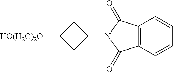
C12=C(C=CC=C1)C(=O)N(C1CC([HO(H2C)2O])C1)C2=O
